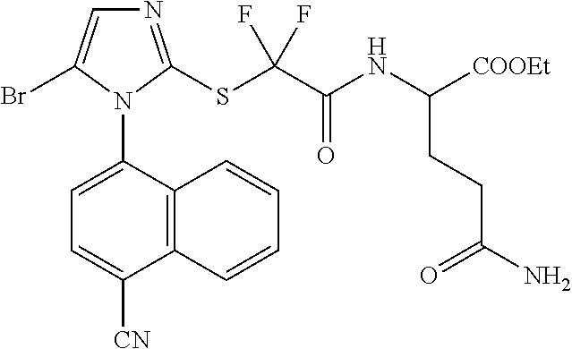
C12=C(C(N3C(Br)=CN=C3SC(C(NC([COOEt])CCC(N)=O)=O)(F)F)=CC=C1[CN])C=CC=C2
